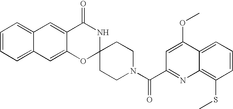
C12=CC=CC=C1C=C1C(=C2)C(=O)NC2(O1)CCN(C(C1=NC3=C(SC)C=CC=C3C(OC)=C1)=O)CC2
